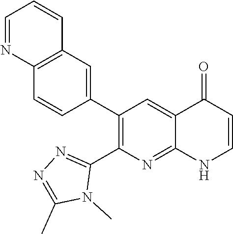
C12=C(C=C(C3=C(C4=NN=C(C)N4C)N=C4C(=C3)C(=O)C=CN4)C=C1)C=CC=N2
